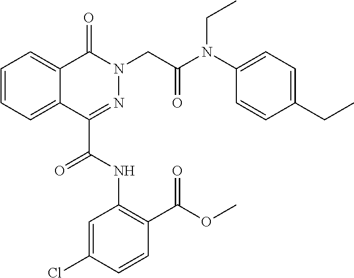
C1(C(NC2=C(C(OC)=O)C=CC(Cl)=C2)=O)=NN(CC(N(C2=CC=C(CC)C=C2)CC)=O)C(=O)C2=CC=CC=C12
